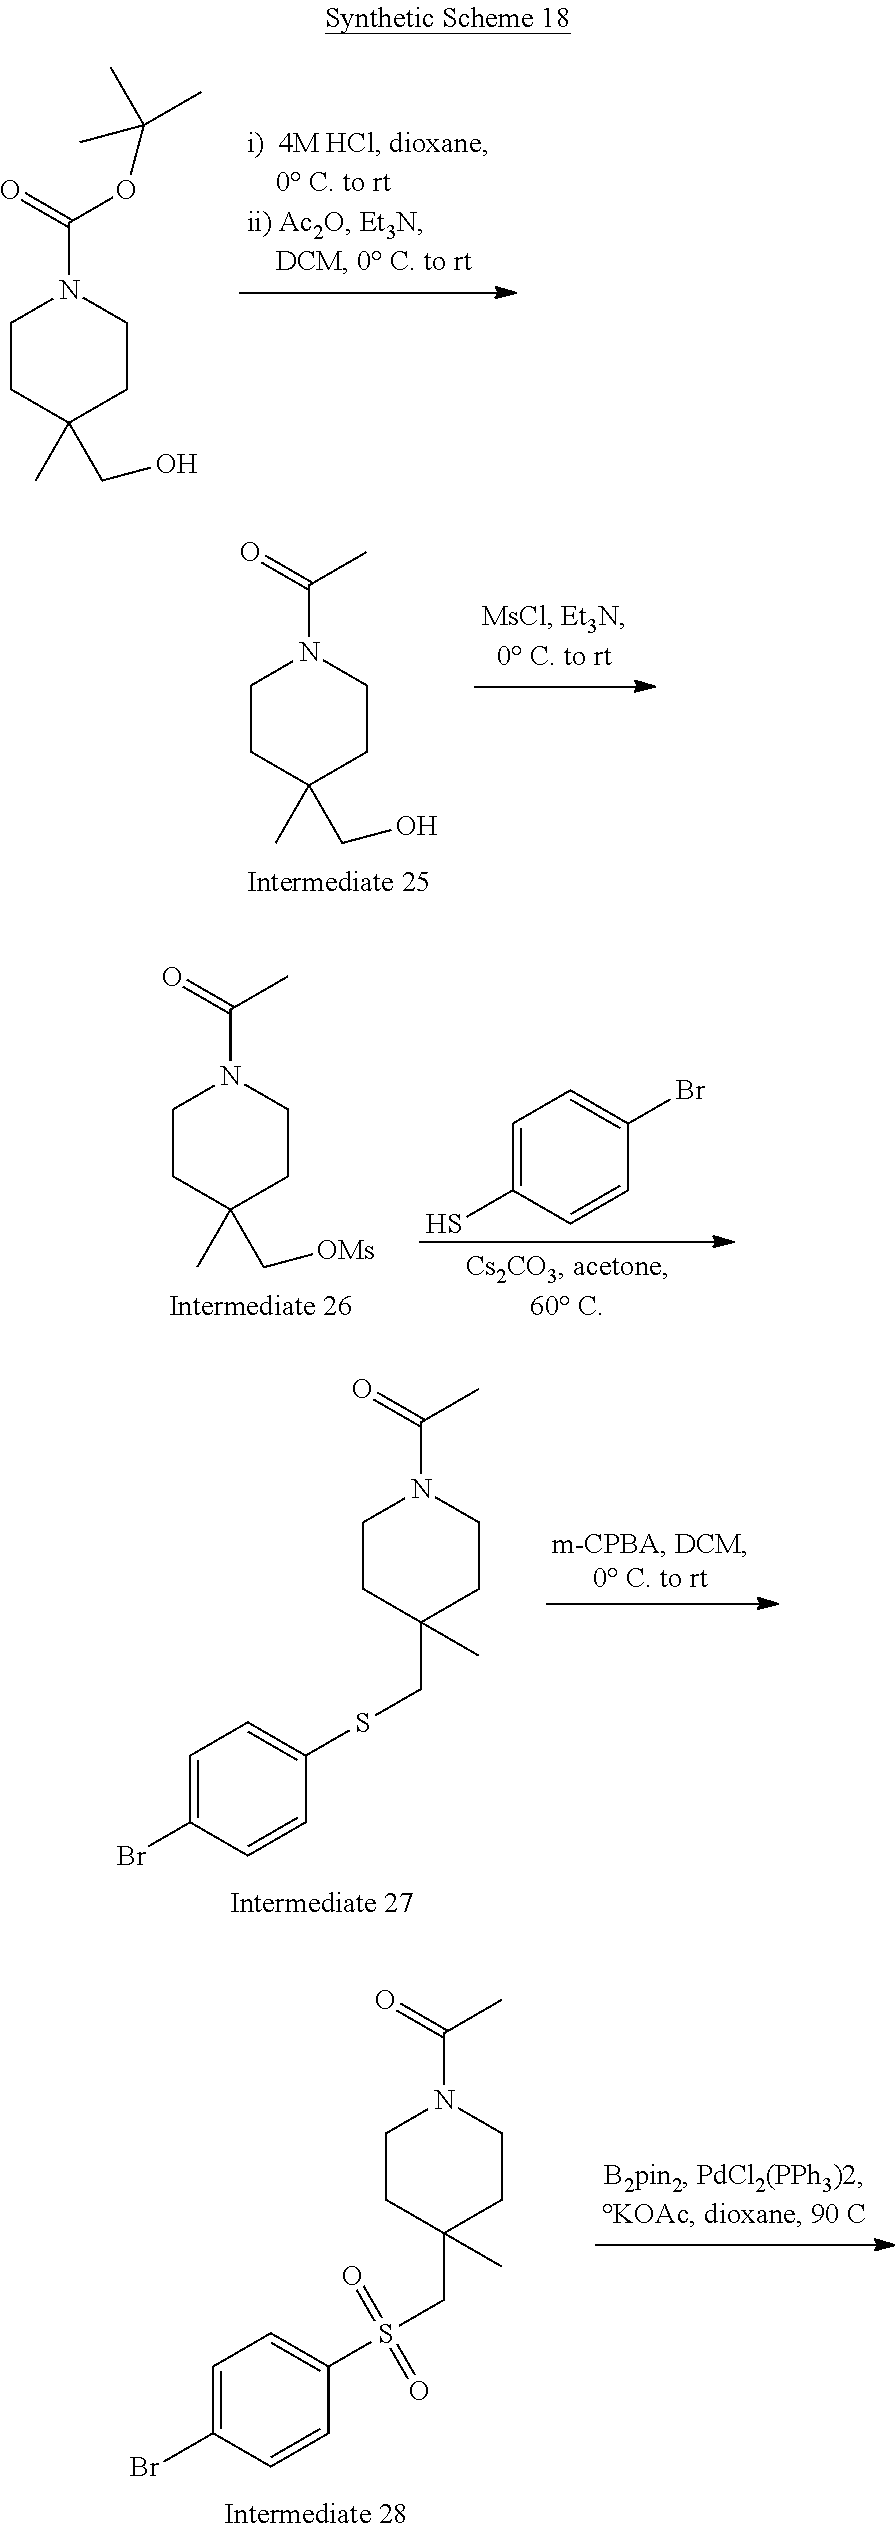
C1CC(CO)(C)CCN1C(=O)OC(C)(C)C.C1CC(CO)(C)CCN1C(=O)C.C1=C(S)C=CC(Br)=C1.C1CC(C[OMs])(C)CCN1C(=O)C.C1CC(CSC2=CC=C(Br)C=C2)(C)CCN1C(=O)C.C1CC(CS(C2=CC=C(Br)C=C2)(=O)=O)(C)CCN1C(=O)C
